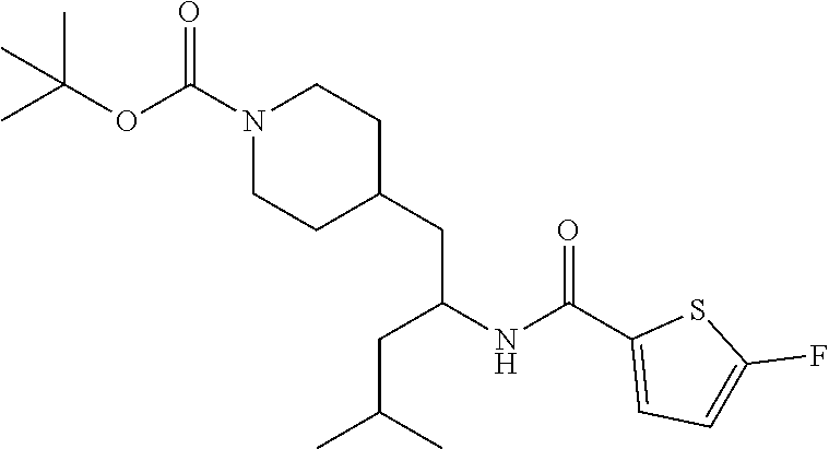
C(C1=CC=C(F)S1)(NC(CC(C)C)CC1CCN(C(OC(C)(C)C)=O)CC1)=O
